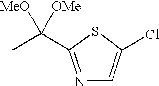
N1=C(C(C)([OMe])[MeO])SC(Cl)=C1
